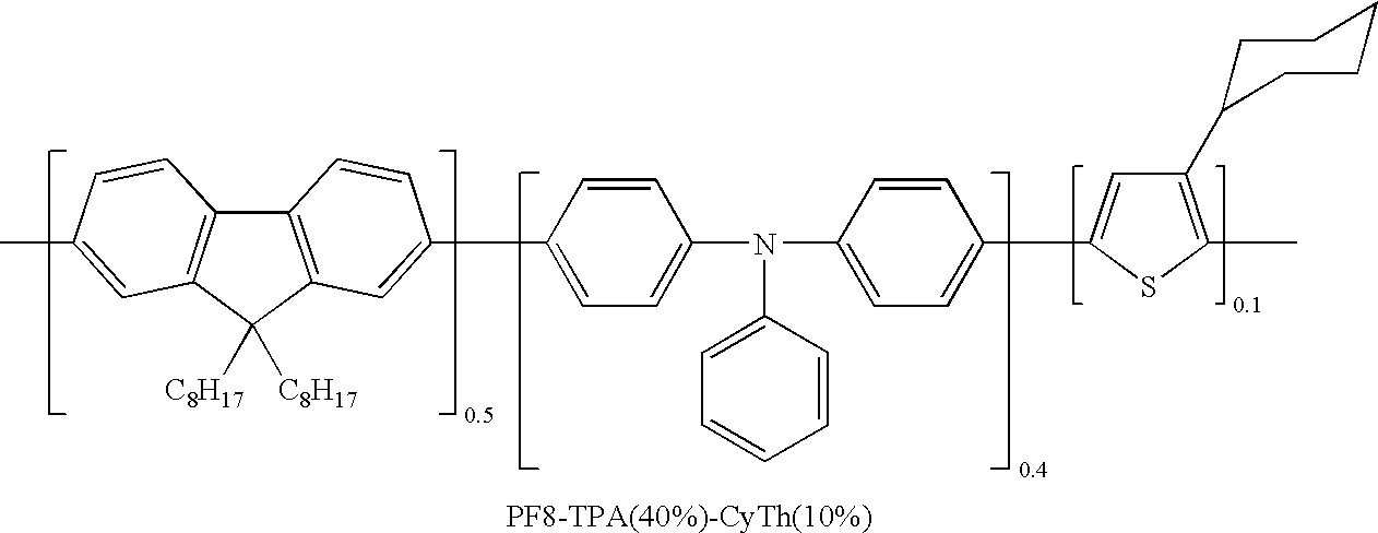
C12=C(C([C8H17])([C8H17])C3=C1C=CC(C)=C3)C=C(C1=CC=C(N(C3=CC=CC=C3)C3=CC=C(C4=CC(C5CCCCC5)=C(C)S4)C=C3)C=C1)C=C2
